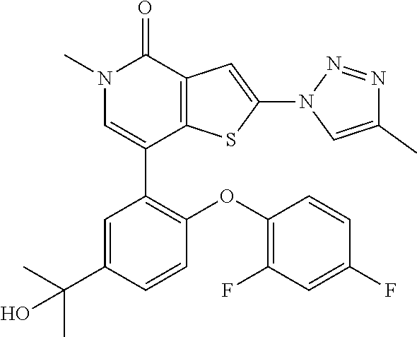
N1(C)C=C(C2=C(OC3=C(F)C=C(F)C=C3)C=CC(C(C)(C)O)=C2)C2=C(C1=O)C=C(N1C=C(C)N=N1)S2
